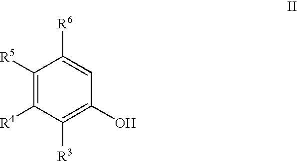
C1([R5])=C([R4])C([R3])=C(O)C=C1[R6]
